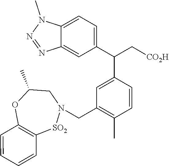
C12=CC=C(C(C[CO2H])C3=CC(CN4CC(C)OC5=C([SO2]4)C=CC=C5)=C(C)C=C3)C=C1N=NN2C
